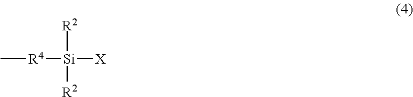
C[R4][Si]([X])([R2])[R2]
